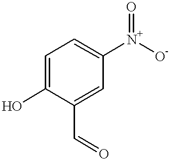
C1=C(O)C(C=O)=CC([N+]([O-])=O)=C1
